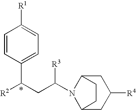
C1=CC(C(CC(N2C3CC([R4])CC2CC3)[R3])[R2])=CC=C1[R1]
